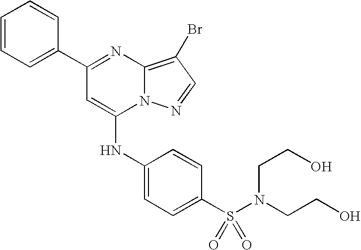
C1=C(C2=NC3=C(Br)C=NN3C(NC3=CC=C(S(=O)(=O)N(CCO)CCO)C=C3)=C2)C=CC=C1
